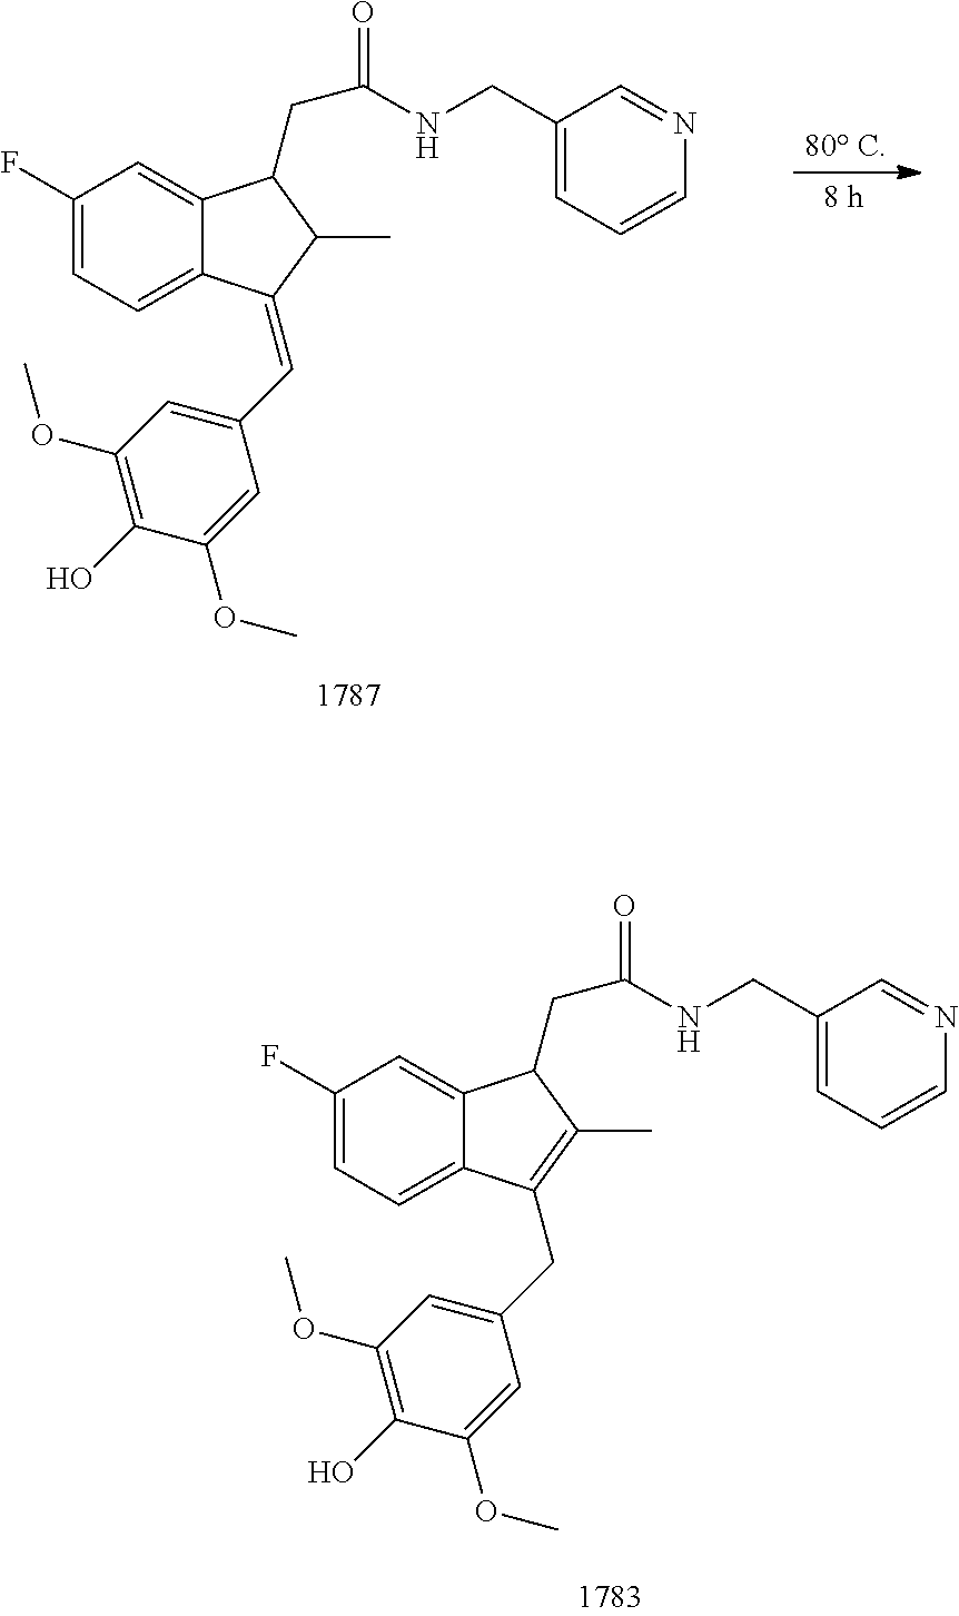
C1(F)=CC=C2C(=C1)C(CC(NCC1=CC=CN=C1)=O)C(C)C2=CC1=CC(OC)=C(O)C(OC)=C1.C1(F)=CC=C2C(=C1)C(CC(NCC1=CC=CN=C1)=O)C(C)=C2CC1=CC(OC)=C(O)C(OC)=C1
